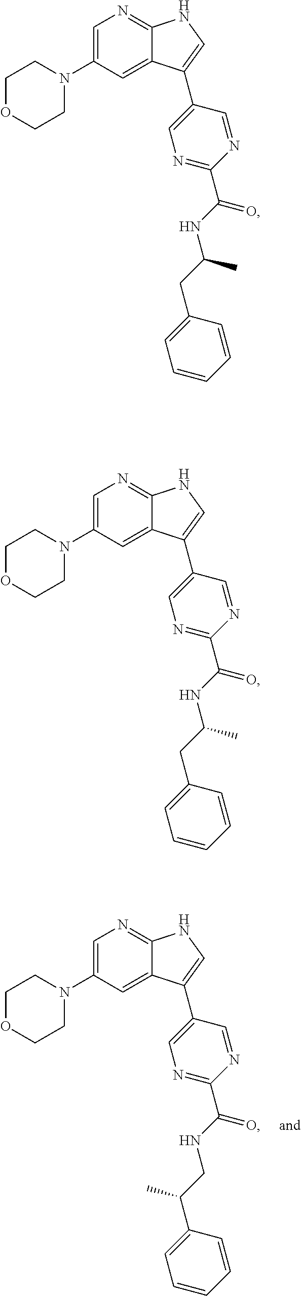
C1=C(N2CCOCC2)C=C2C(=N1)NC=C2C1=CN=C(C(NCC(C2=CC=CC=C2)C)=O)N=C1.C1=C(N2CCOCC2)C=C2C(=N1)NC=C2C1=CN=C(C(NC(CC2=CC=CC=C2)C)=O)N=C1.C1=C(N2CCOCC2)C=C2C(=N1)NC=C2C1=CN=C(C(NC(CC2=CC=CC=C2)C)=O)N=C1
